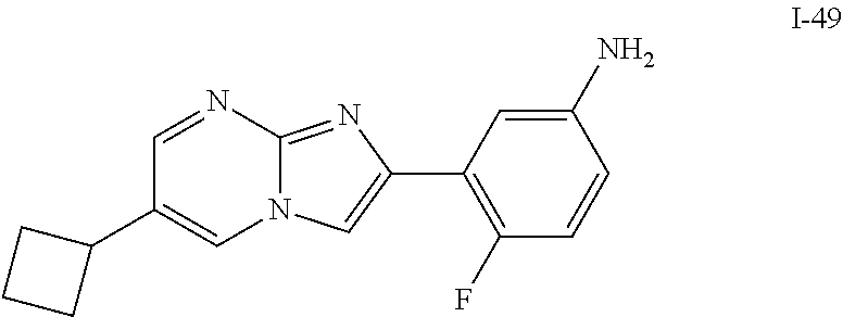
C1(C2=CN3C(=NC(C4=C(F)C=CC(N)=C4)=C3)N=C2)CCC1
